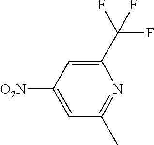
C1(C(F)(F)F)=CC([O2N])=CC(C)=N1
